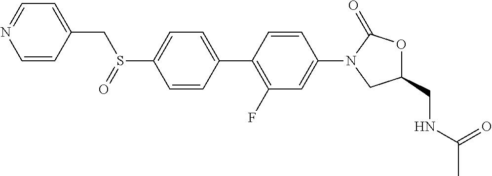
S(C1=CC=C(C2=C(F)C=C(N3CC(CNC(=O)C)OC3=O)C=C2)C=C1)(CC1=CC=NC=C1)=O
